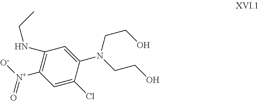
C1=C(N(CCO)CCO)C(Cl)=CC([N+]([O-])=O)=C1NCC
